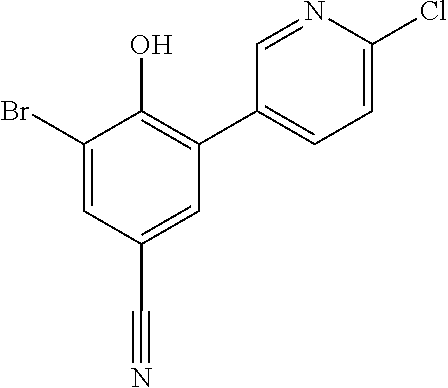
N1=CC(C2=C(O)C(Br)=CC(C#N)=C2)=CC=C1Cl
